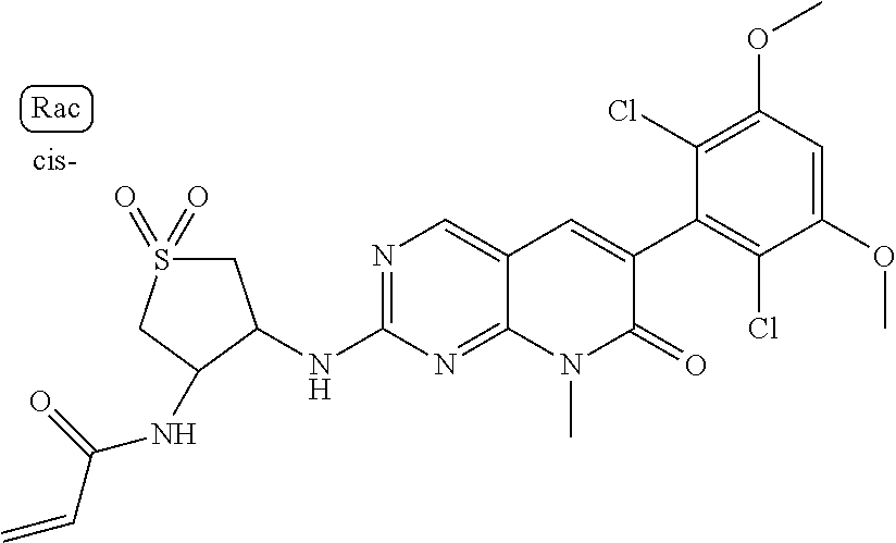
N(C1=NC=C2C(=N1)N(C)C(=O)C(C1=C(Cl)C(OC)=CC(OC)=C1Cl)=C2)C1C(NC(C=C)=O)CS(=O)(=O)C1
